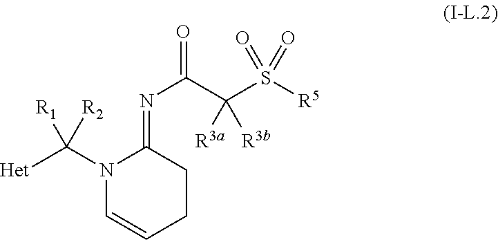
N1(C([Het])([R2])[R1])C=CCCC1=NC(=O)C(S([R5])(=O)=O)([R3a])[R3b]
